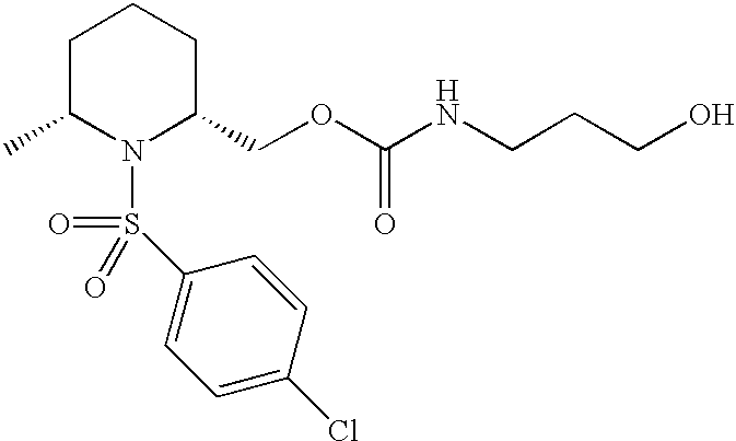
N1(S(=O)(=O)C2=CC=C(Cl)C=C2)C(COC(NCCCO)=O)CCCC1C
